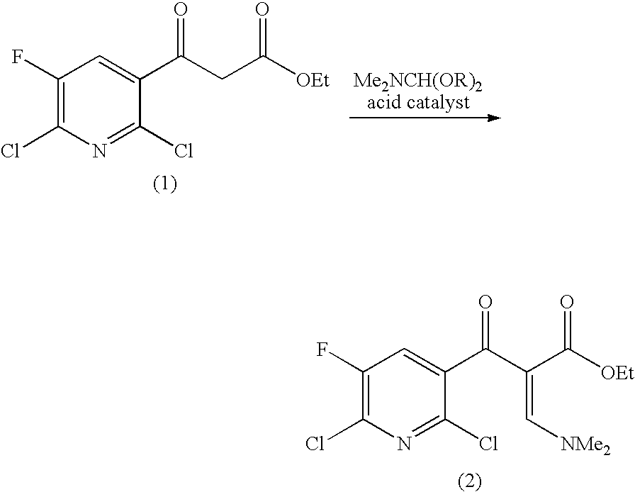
C1(F)=C(Cl)N=C(Cl)C(C(CC([OEt])=O)=O)=C1.C1(F)=C(Cl)N=C(Cl)C(C(C(=C[NMe2])C([OEt])=O)=O)=C1
